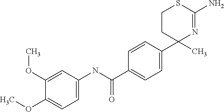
C1=C(NC(C2=CC=C(C3(C)N=C(N)SCC3)C=C2)=O)C=C(OC)C(OC)=C1
